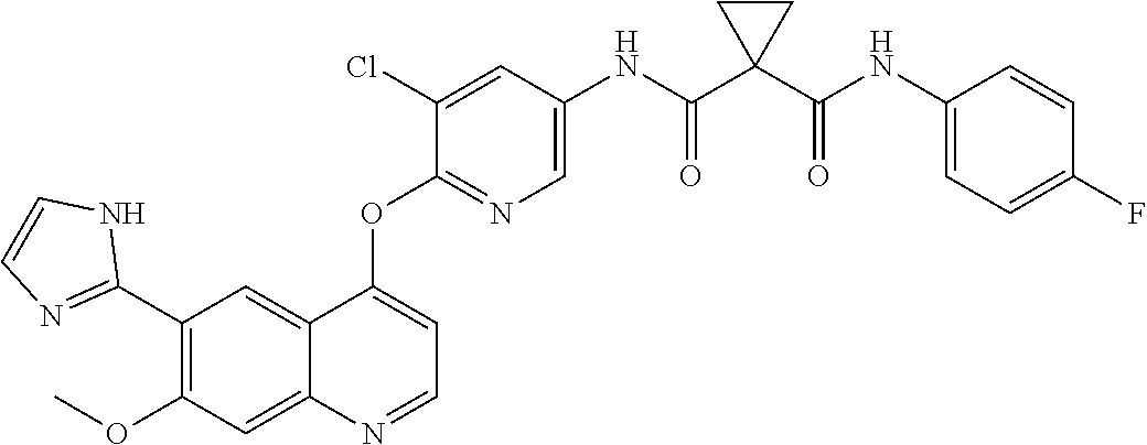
C1(OC)=C(C2=NC=CN2)C=C2C(=C1)N=CC=C2OC1=NC=C(NC(C2(C(NC3=CC=C(F)C=C3)=O)CC2)=O)C=C1Cl
